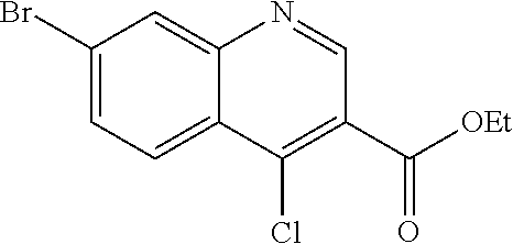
C1(Br)=CC=C2C(=C1)N=CC(C([OEt])=O)=C2Cl
